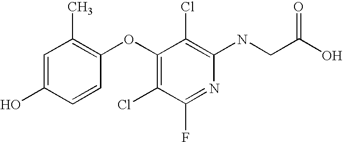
N(C1=C(Cl)C(OC2=C(C)C=C(O)C=C2)=C(Cl)C(F)=N1)CC(O)=O
